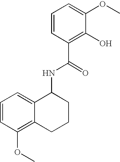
C1=CC(OC)=C2C(=C1)C(NC(C1=C(O)C(OC)=CC=C1)=O)CCC2
